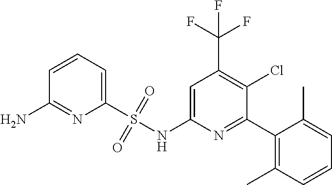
C1(S(NC2=CC(C(F)(F)F)=C(Cl)C(C3=C(C)C=CC=C3C)=N2)(=O)=O)=CC=CC(N)=N1
